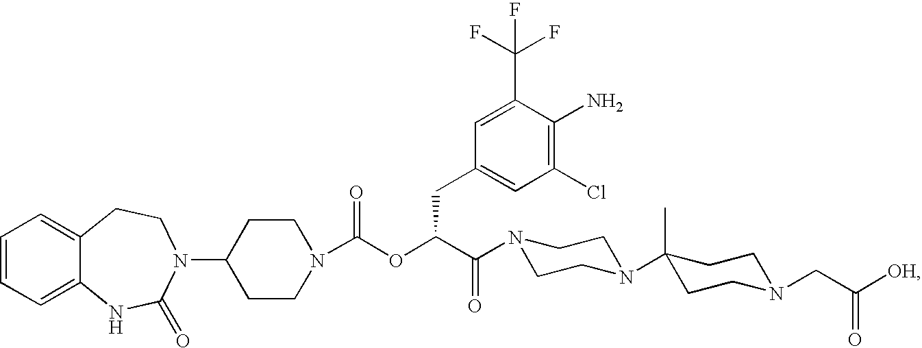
C1=CC=C2C(=C1)CCN(C1CCN(C(OC(C(=O)N3CCN(C4(C)CCN(CC([OH])=O)CC4)CC3)CC3=CC(Cl)=C(N)C(C(F)(F)F)=C3)=O)CC1)C(=O)N2
